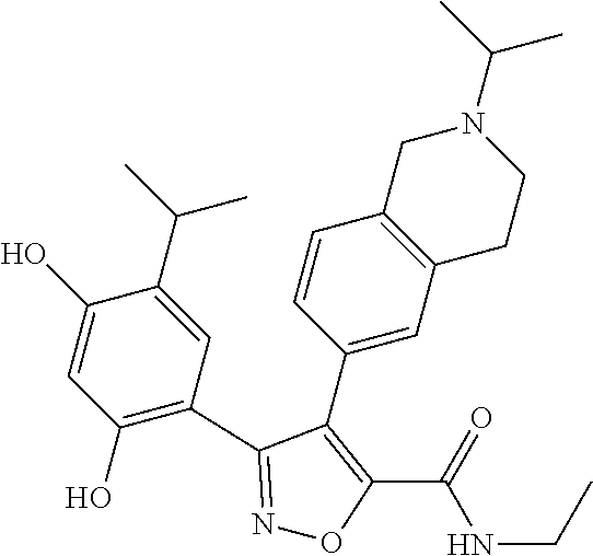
N1=C(C2=C(O)C=C(O)C(C(C)C)=C2)C(C2=CC3=C(C=C2)CN(C(C)C)CC3)=C(C(=O)NCC)O1
